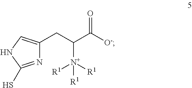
C1(CC(C([O-])=O)[N+]([R1])([R1])[R1])=CNC(S)=N1
